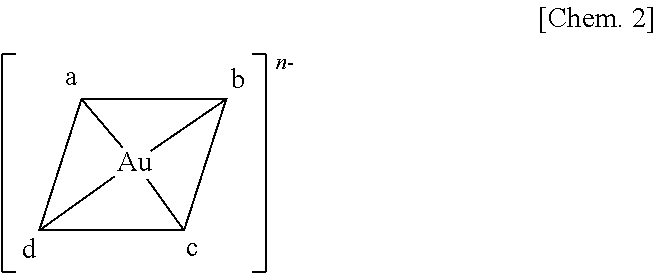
C12C3C4C1[Au]234
